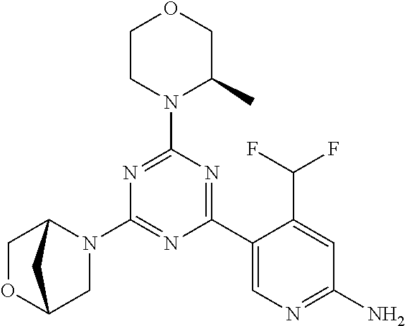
N1=C(N2C(C)COCC2)N=C(C2=CN=C(N)C=C2C(F)F)N=C1N1C2COC(C1)C2
